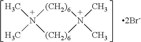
[(CH2)6]1N(C)(C)[(CH2)6]N1(C)C
